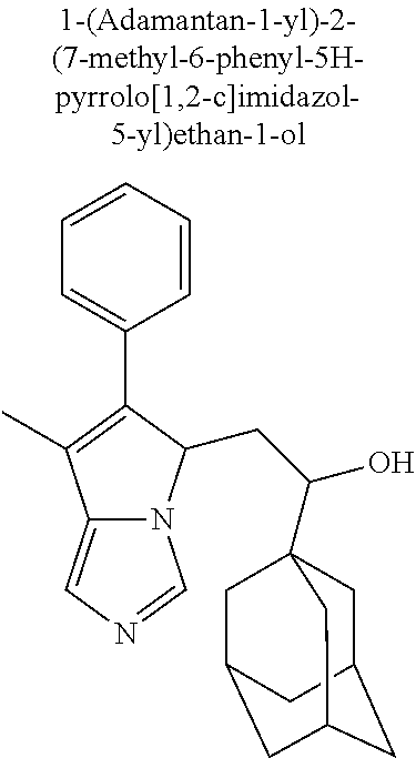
C12=CN=CN1C(CC(O)C13CC4CC(CC(C1)C4)C3)C(C1=CC=CC=C1)=C2C
